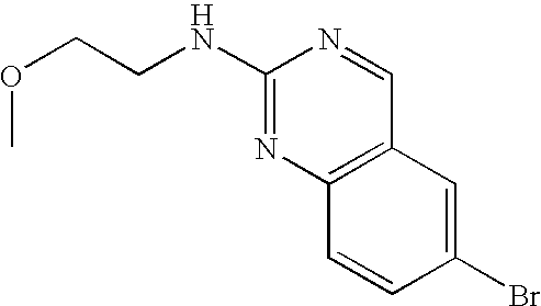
C(CNC1=NC2=C(C=N1)C=C(Br)C=C2)OC
